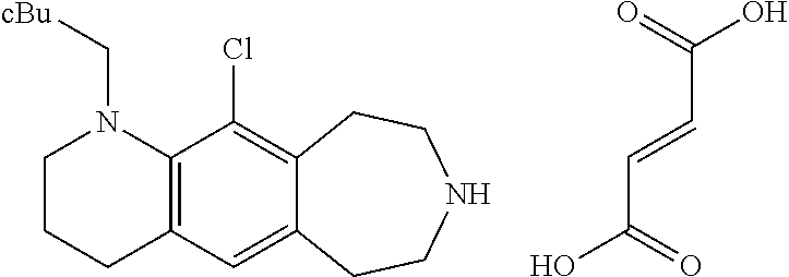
C1CCC2=C(N1C[cBu])C(Cl)=C1C(=C2)CCNCC1.O=C(O)C=CC(O)=O
